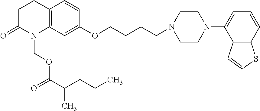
C1C(=O)N(COC(C(CCC)C)=O)C2=C(C1)C=CC(OCCCCN1CCN(C3=CC=CC4=C3C=CS4)CC1)=C2
